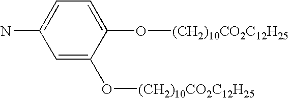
C1=C(N)C=C(O[(CH2)10CO2C12H25])C(O[(CH2)10CO2C12H25])=C1
